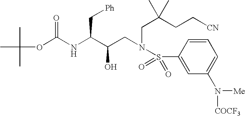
CC(C)(C)OC(NC(C(CN(CC(CC[CN])(C)C)S(C1=CC(N([Me])[COCF3])=CC=C1)(=O)=O)O)C[Ph])=O
